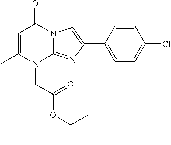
C1=C(C)N(CC(OC(C)C)=O)C2=NC(C3=CC=C(Cl)C=C3)=CN2C1=O
